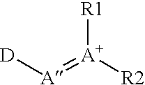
[D][A]=[A+]([R2])[R1]
